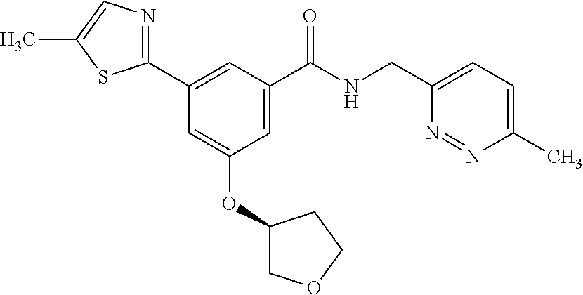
C1(C)=CC=C(CNC(C2=CC(OC3COCC3)=CC(C3=NC=C(C)S3)=C2)=O)N=N1
